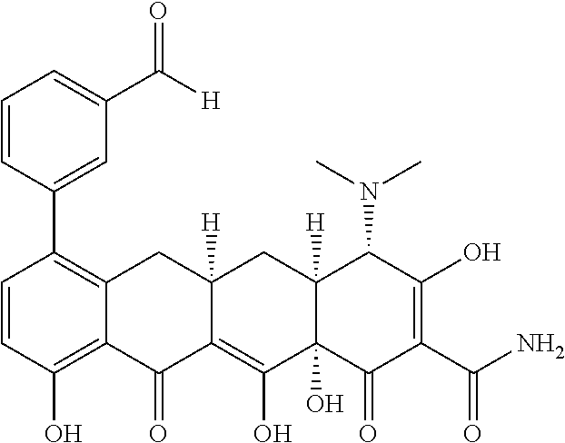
C1=CC(O)=C2C(=C1C1=CC(C([H])=O)=CC=C1)CC1([H])C(=C(O)C3(O)C([H])(C1)C(N(C)C)C(O)=C(C(N)=O)C3=O)C2=O
